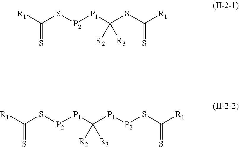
S([P2][P1]C(SC([R1])=S)([R2])[R3])C([R1])=S.S([P2][P1]C([P1][P2]SC([R1])=S)([R2])[R3])C([R1])=S
